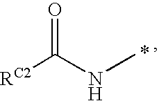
[RC2]C(=O)NC
